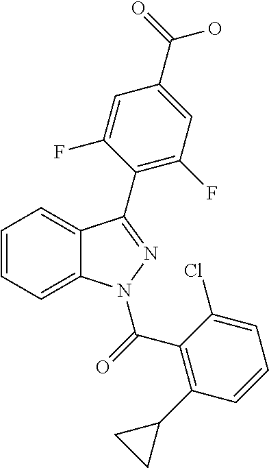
C1=CC=C2C(=C1)C(C1=C(F)C=C(C(=O)O)C=C1F)=NN2C(=O)C1=C(C2CC2)C=CC=C1Cl
